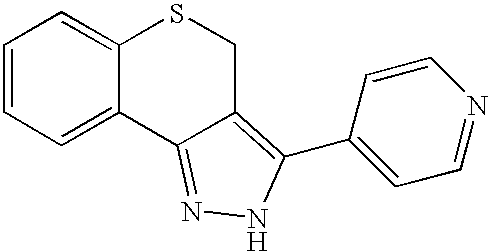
C1=CC=C2C(=C1)SCC1=C(C3=CC=NC=C3)NN=C21
